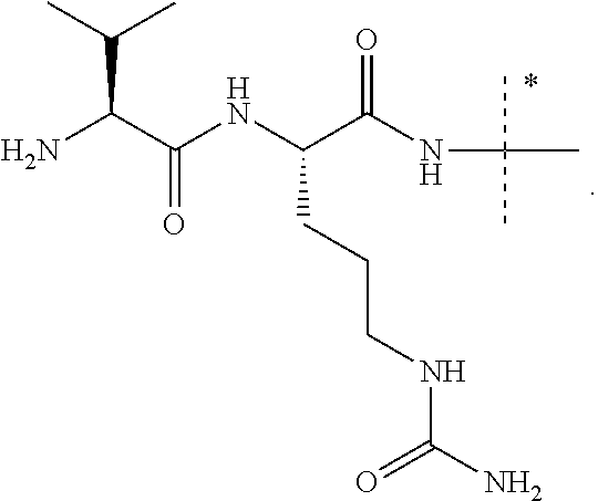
NC(C(NC(C(NC(C)(C)C)=O)CCCNC(N)=O)=O)C(C)C
